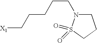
[X1]CCCCCN1CCCS1(=O)=O
